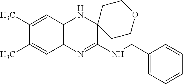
C12=C(N=C(NCC3=CC=CC=C3)C3(N1)CCOCC3)C=C(C)C(C)=C2
